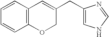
C1=CC=CC2=C1C=C(CC1=CNC=N1)CO2
